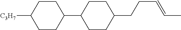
C1([C3H7])CCC(C2CCC(CCC=CC)CC2)CC1
